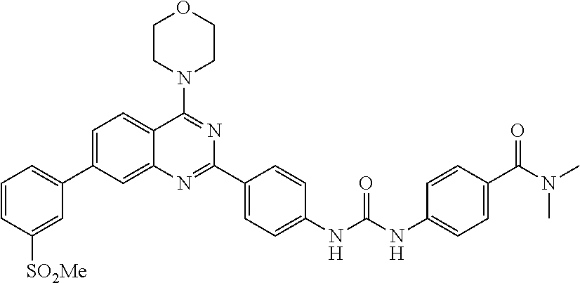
C1=C(C2=CC=CC([SO2Me])=C2)C=C2C(=C1)C(N1CCOCC1)=NC(C1=CC=C(NC(NC3=CC=C(C(N(C)C)=O)C=C3)=O)C=C1)=N2
